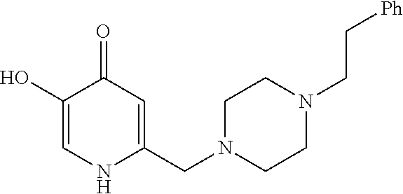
C1(O)=CNC(CN2CCN(CC[Ph])CC2)=CC1=O
